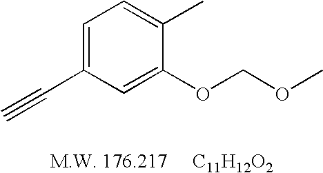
C1=C(C#C)C=C(OCOC)C(C)=C1
